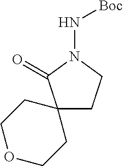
O1CCC2(CC1)CCN(N[Boc])C2=O
